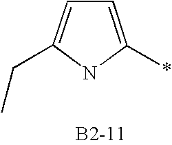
C1(CC)=CC=C(*)N1
